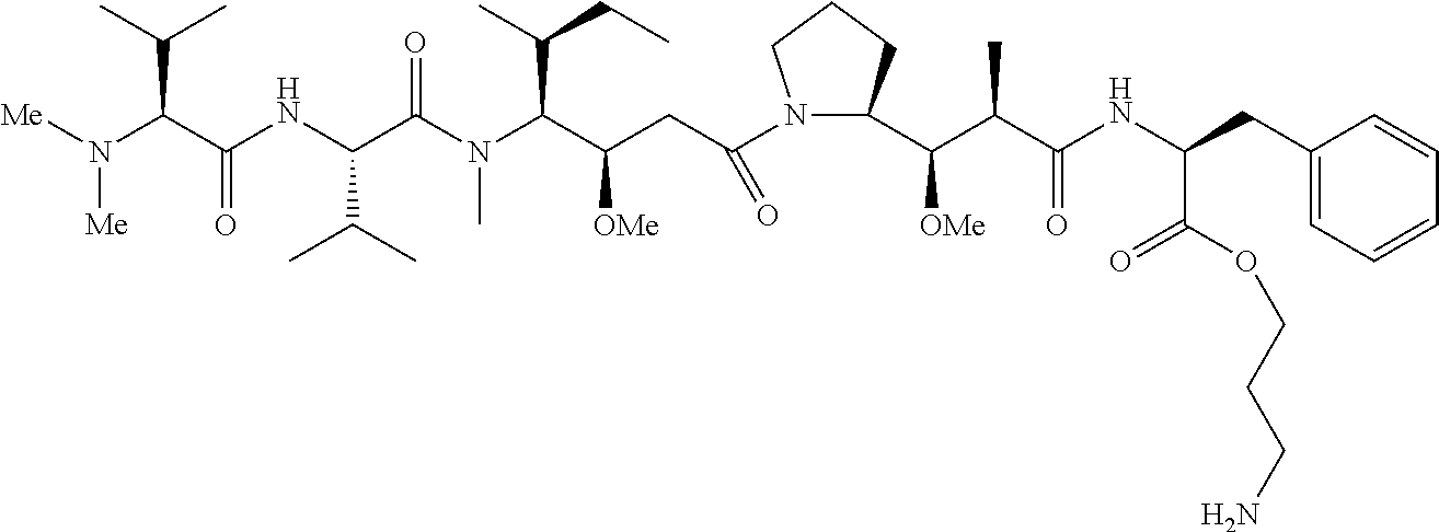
N1(C(CC(C(N(C(C(NC(C(N([Me])[Me])C(C)C)=O)C(C)C)=O)C)C(CC)C)[OMe])=O)C(C(C(C(NC(CC2=CC=CC=C2)C(OCCCN)=O)=O)C)[OMe])CCC1
